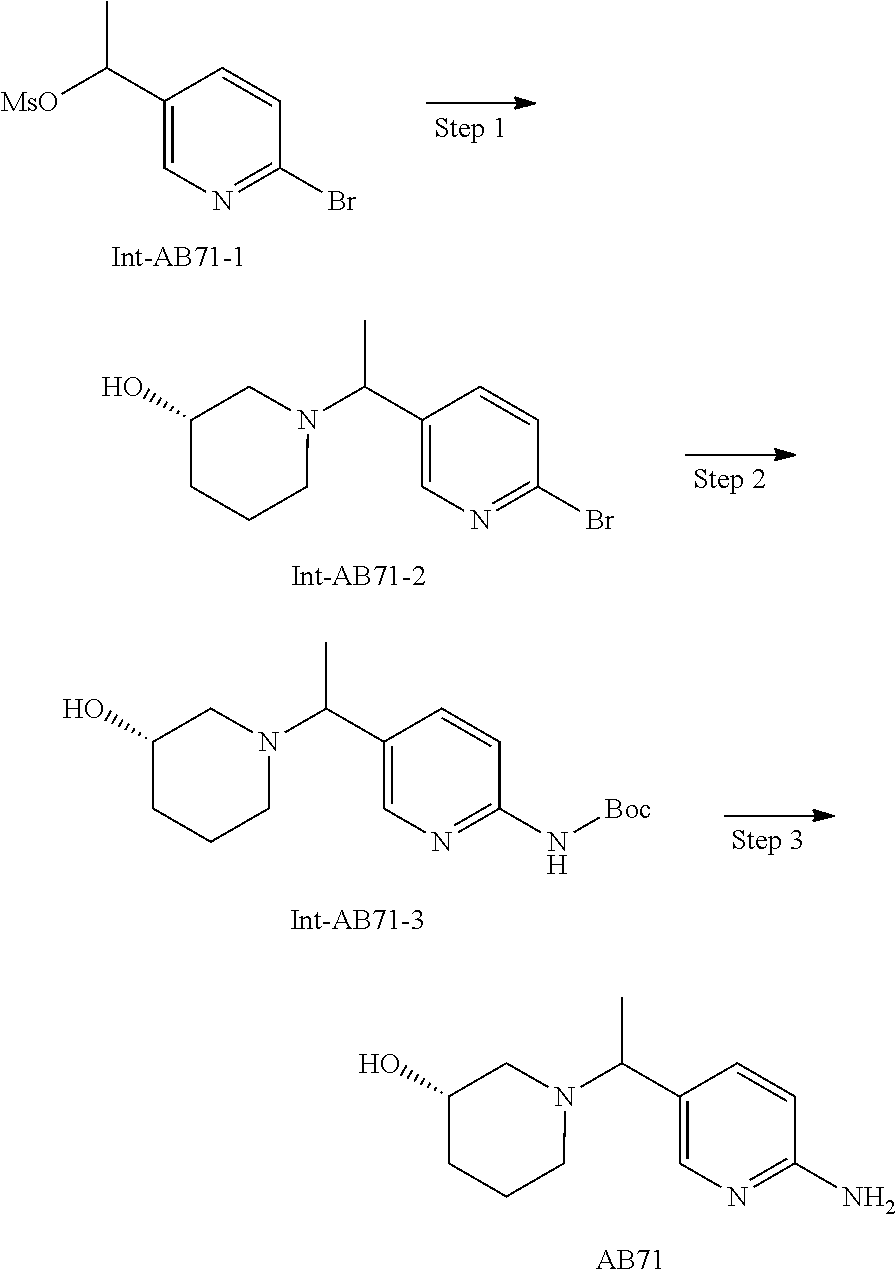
[MsO]C(C1=CN=C(Br)C=C1)C.N1(C(C2=CN=C(Br)C=C2)C)CC(O)CCC1.N1(C(C2=CN=C(N[Boc])C=C2)C)CC(O)CCC1.N1(C(C2=CN=C(N)C=C2)C)CC(O)CCC1
